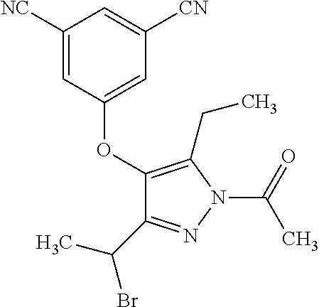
C1(OC2=CC([CN])=CC([NC])=C2)=C(CC)N(C(C)=O)N=C1C(C)Br
